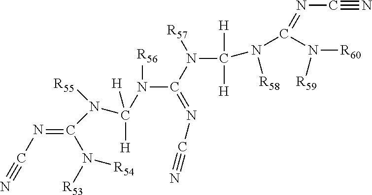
N#CN=C(N([R60])[R59])N(C(N([R57])C(N(C(N([R55])C(=NC#N)N([R54])[R53])([H])[H])[R56])=NC#N)([H])[H])[R58]
